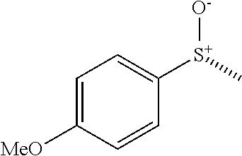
C1=C([MeO])C=CC([S+](C)[O-])=C1
